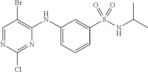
C1=NC(Cl)=NC(NC2=CC=CC(S(NC(C)C)(=O)=O)=C2)=C1Br
